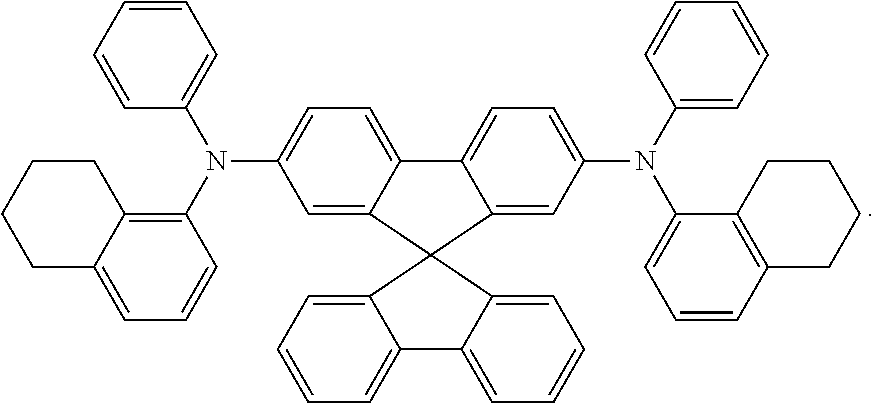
C1=CC=CC(N(C2=C3C(=CC=C2)CCCC3)C2=CC=C3C(=C2)C2(C4=CC(N(C5=CC=CC6=C5CCCC6)C5=CC=CC=C5)=CC=C34)C3=CC=CC=C3C3=CC=CC=C32)=C1
